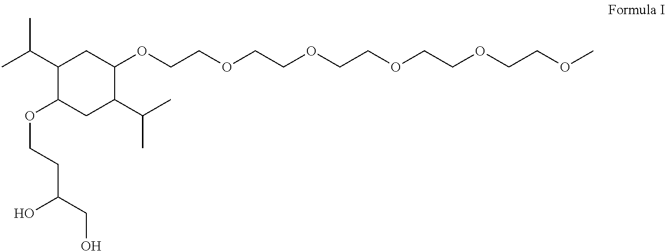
C1(C(C)C)C(OCCC(CO)O)CC(C(C)C)C(OCCOCCOCCOCCOCCOC)C1
